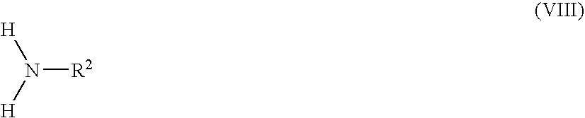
[H]N([H])[R2]
